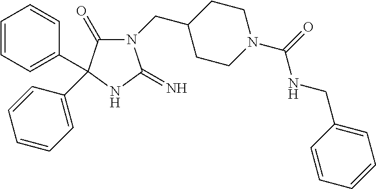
C1CC(CN2C(=O)C(C3=CC=CC=C3)(C3=CC=CC=C3)NC2=N)CCN1C(=O)NCC1=CC=CC=C1
